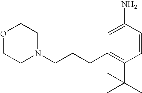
O1CCN(CCCC2=C(C(C)(C)C)C=CC(N)=C2)CC1
